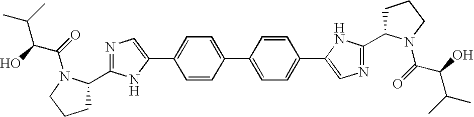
C1=CC(C2=CC=C(C3=CN=C(C4CCCN4C(=O)C(O)C(C)C)N3)C=C2)=CC=C1C1=CN=C(C2CCCN2C(=O)C(O)C(C)C)N1
